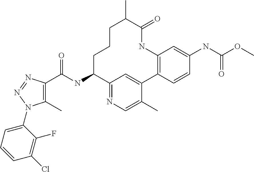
C1(C)=C(C(NC2C3=NC=C(C)C(=C3)C3=C(NC(=O)C(C)CCC2)C=C(NC(OC)=O)C=C3)=O)N=NN1C1=CC=CC(Cl)=C1F
